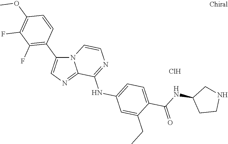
C1(CC)=CC(NC2=NC=CN3C2=NC=C3C2=C(F)C(F)=C(OC)C=C2)=CC=C1C(NC1CCNC1)=O.Cl
